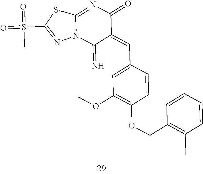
C1=CC=CC(C)=C1COC1=C(OC)C=C(C=C2C(=N)N3C(=NC2=O)SC(S(=O)(=O)C)=N3)C=C1
